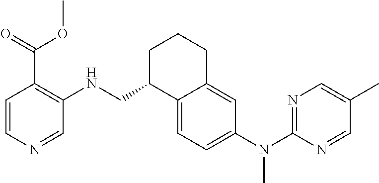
C1=CN=CC(NCC2C3=CC=C(N(C4=NC=C(C)C=N4)C)C=C3CCC2)=C1C(=O)OC
